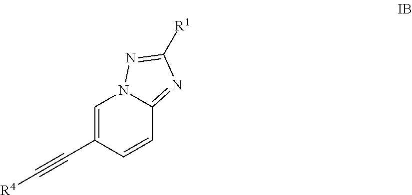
[R4]C#CC1=CN2C(=NC([R1])=N2)C=C1
